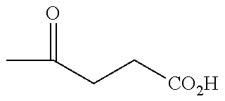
CC(CC[CO2H])=O
